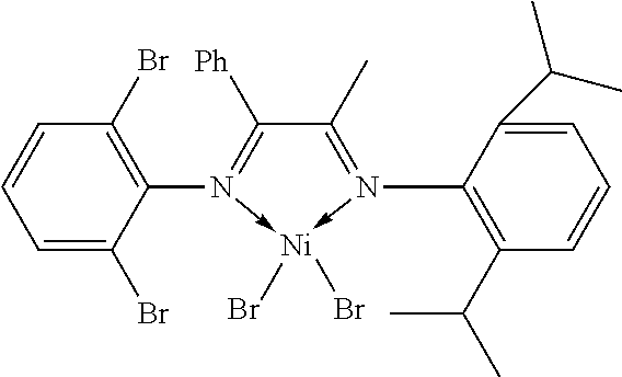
CC1=N(C2=C(C(C)C)C=CC=C2C(C)C)->[Ni](Br)(Br)-N(C2=C(Br)C=CC=C2Br)=C1[Ph]
